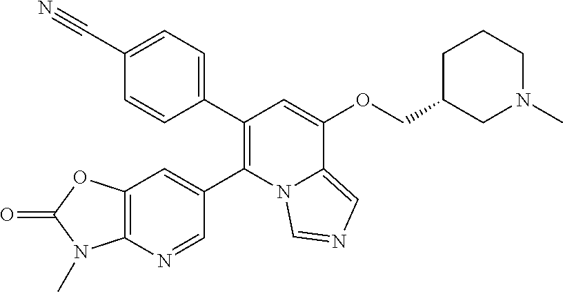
C1(C2=CC=C(C#N)C=C2)=C(C2=CC3=C(N=C2)N(C)C(=O)O3)N2C(=CN=C2)C(OCC2CN(C)CCC2)=C1
